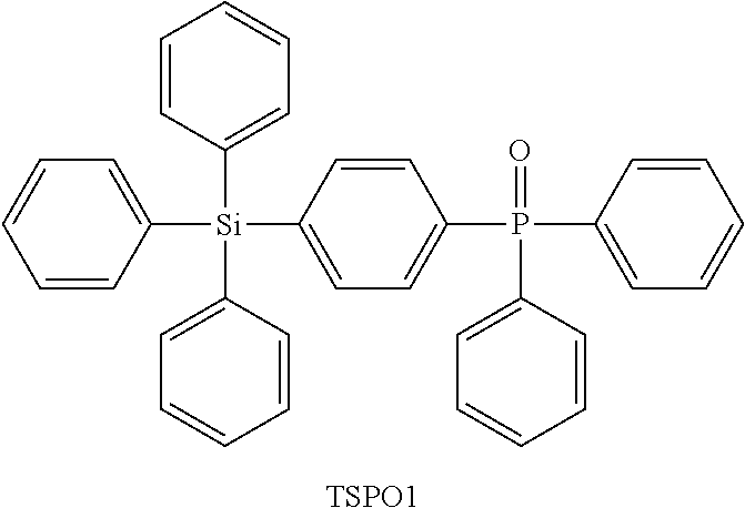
C1=CC([Si](C2=CC=CC=C2)(C2=CC=C(P(C3=CC=CC=C3)(=O)C3=CC=CC=C3)C=C2)C2=CC=CC=C2)=CC=C1.[TSPO1]
